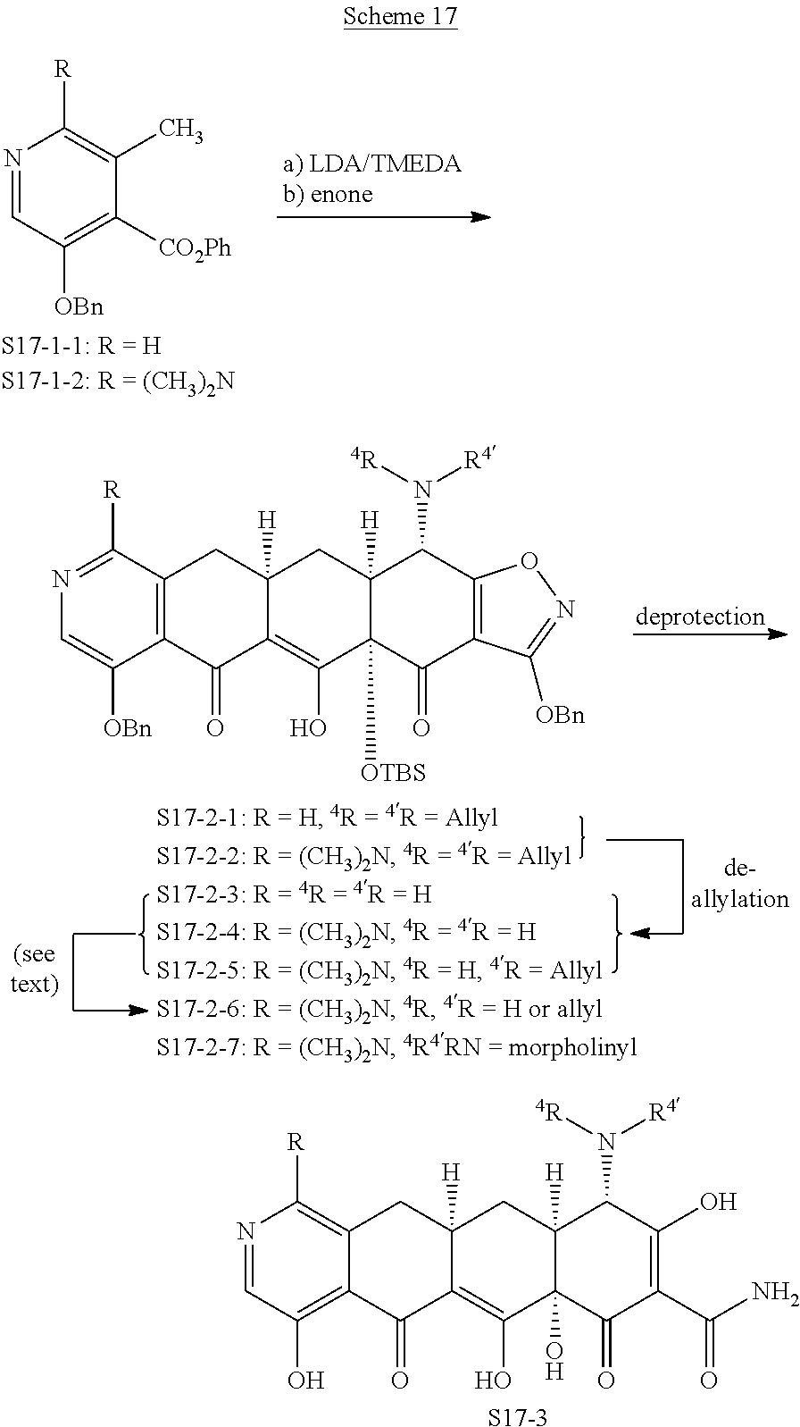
N1=CC([OBn])=C([CO2Ph])C(C)=C1[R].N1=CC(O)=C2C(=C1[R])CC1([H])C(=C(O)C3(O)C([H])(C1)C(N([4R])[R4])C(O)=C(C(N)=O)C3=O)C2=O.[S17-3].N1=C([R])C2=C(C([OBn])=C1)C(=O)C1=C(O)C3([OTBS])C([H])(CC1([H])C2)C(N([4R])[R4])C1=C(C3=O)C([OBn])=NO1
